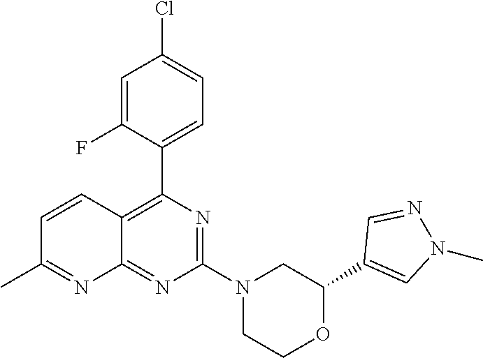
C1(C2=CN(C)N=C2)OCCN(C2=NC(C3=CC=C(Cl)C=C3F)=C3C(=N2)N=C(C)C=C3)C1
